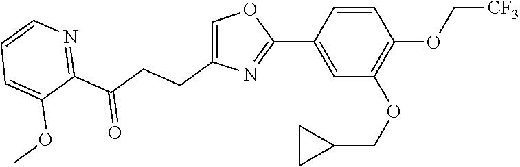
C1(C2=CC(OCC3CC3)=C(OC[CF3])C=C2)=NC(CCC(C2=NC=CC=C2OC)=O)=CO1
